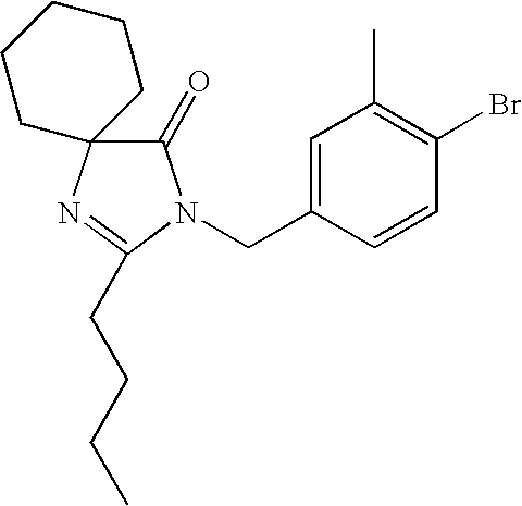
C1(=O)N(CC2=CC(C)=C(Br)C=C2)C(CCCC)=NC12CCCCC2
